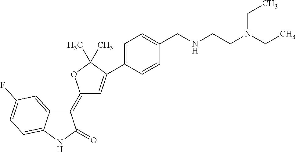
C1(=C2C=C(C3=CC=C(CNCCN(CC)CC)C=C3)C(C)(C)O2)C2=CC(F)=CC=C2NC1=O
